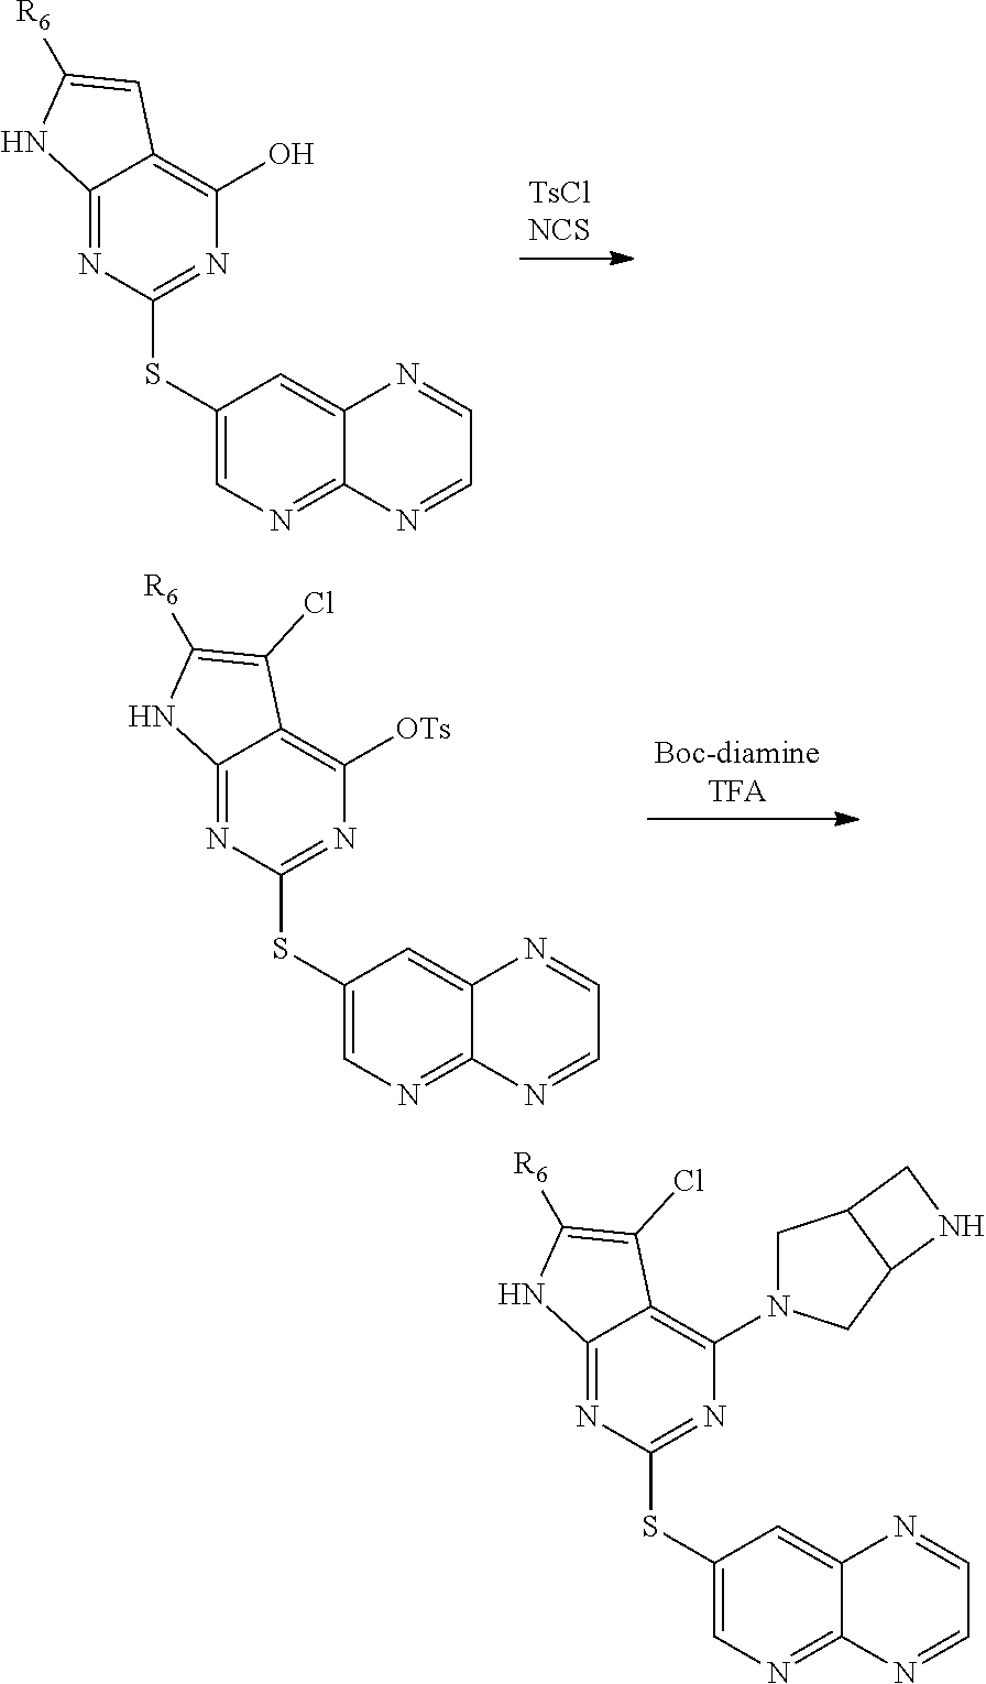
C12=NC(SC3=CN=C4C(=C3)N=CC=N4)=NC(O)=C1C=C([R6])N2.C12=NC(SC3=CN=C4C(=C3)N=CC=N4)=NC([OTs])=C1C(Cl)=C([R6])N2.C12=NC(SC3=CN=C4C(=C3)N=CC=N4)=NC(N3CC4C(C3)NC4)=C1C(Cl)=C([R6])N2
